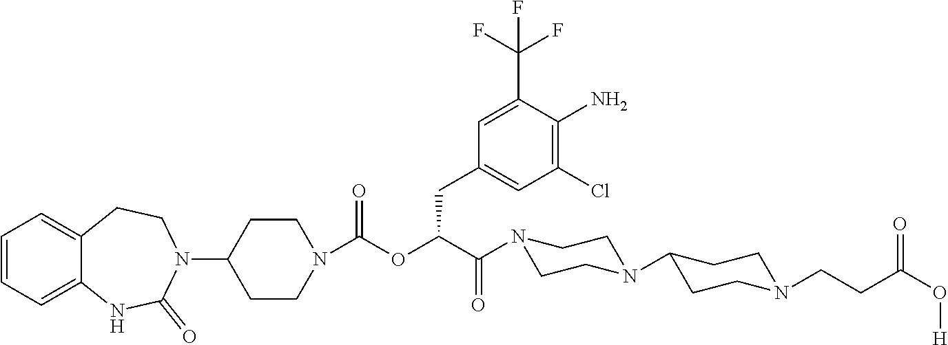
C1=CC=C2C(=C1)CCN(C1CCN(C(OC(CC3=CC(Cl)=C(N)C(C(F)(F)F)=C3)C(=O)N3CCN(C4CCN(CCC(O[H])=O)CC4)CC3)=O)CC1)C(=O)N2
